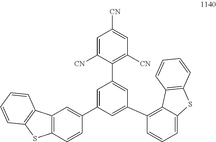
C1=C([CN])C(C2=CC(C3=C4C(=CC=C3)SC3=C4C=CC=C3)=CC(C3=CC4=C(C=C3)SC3=C4C=CC=C3)=C2)=C([CN])C=C1[CN]
